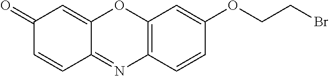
C12=C(C=CC(OCCBr)=C1)N=C1C(=CC(=O)C=C1)O2
